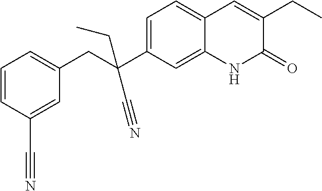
C(C1=CC=CC(C#N)=C1)C(C1=CC=C2C(=C1)NC(=O)C(CC)=C2)(CC)C#N
